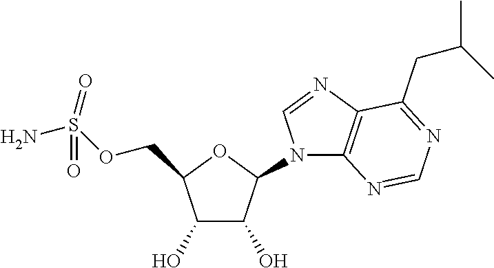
C1(O)C(O)C(N2C3=C(N=C2)C(CC(C)C)=NC=N3)OC1COS(N)(=O)=O
